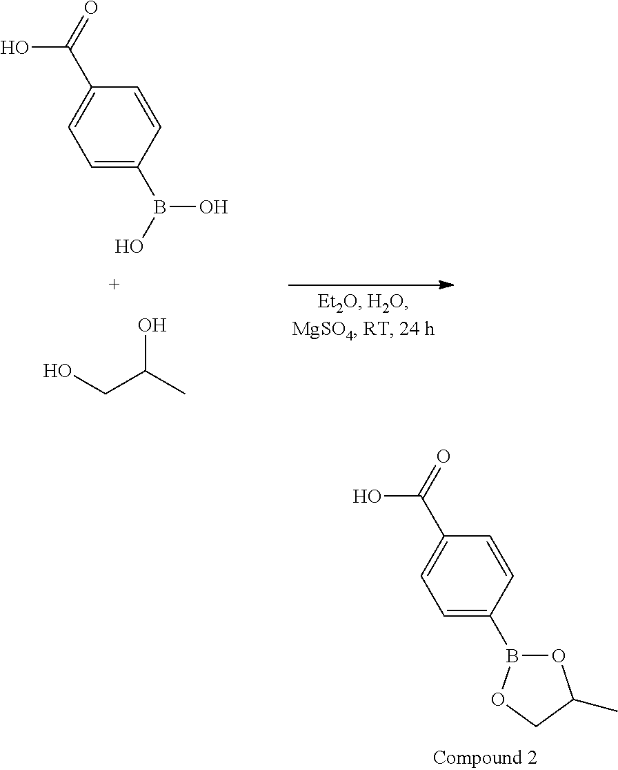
C1=C(B2OC(C)CO2)C=CC(C(=O)O)=C1.C1=C(B(O)O)C=CC(C(=O)O)=C1.OCC(C)O
